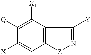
C1([X])=CC2=C(C([X1])=C1[Q])C([Y])=N[Z]2
